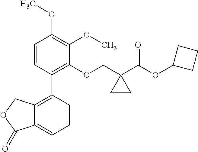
C1=CC(C2=C3C(=CC=C2)C(=O)OC3)=C(OCC2(C(OC3CCC3)=O)CC2)C(OC)=C1OC
